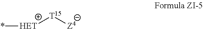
*[HET][T15][Z4]
